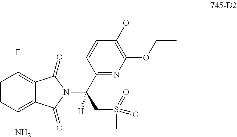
C1=CC(N)=C2C(=C1F)C(=O)N(C(C1=NC(OCC)=C(OC)C=C1)(CS(C)(=O)=O)[H])C2=O
